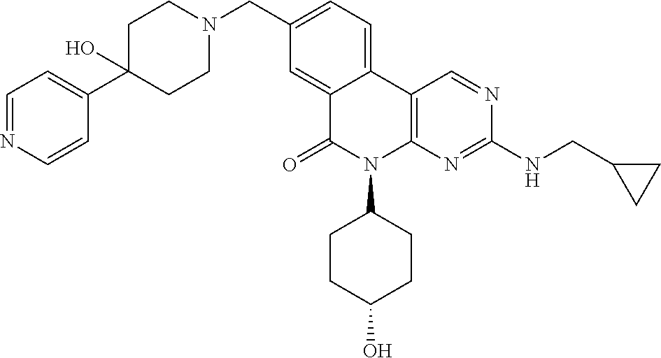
C12=CC(CN3CCC(C4=CC=NC=C4)(O)CC3)=CC=C1C1=C(N(C3CCC(O)CC3)C2=O)N=C(NCC2CC2)N=C1
